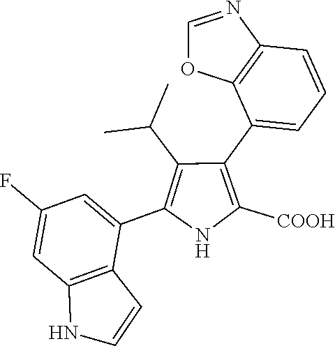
C1(C2=CC=CC3=C2OC=N3)=C([COOH])NC(C2=CC(F)=CC3=C2C=CN3)=C1C(C)C
